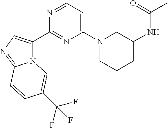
N12C(C3=NC(N4CCCC(NC(C)=O)C4)=CC=N3)=CN=C1C=CC(C(F)(F)F)=C2
